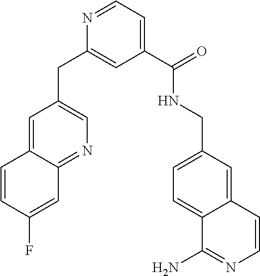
C1(C(=O)NCC2=CC=C3C(=C2)C=CN=C3N)=CC=NC(CC2=CN=C3C(=C2)C=CC(F)=C3)=C1
